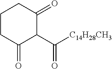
C1CC(=O)C(C([C14H28CH3])=O)C(=O)C1
